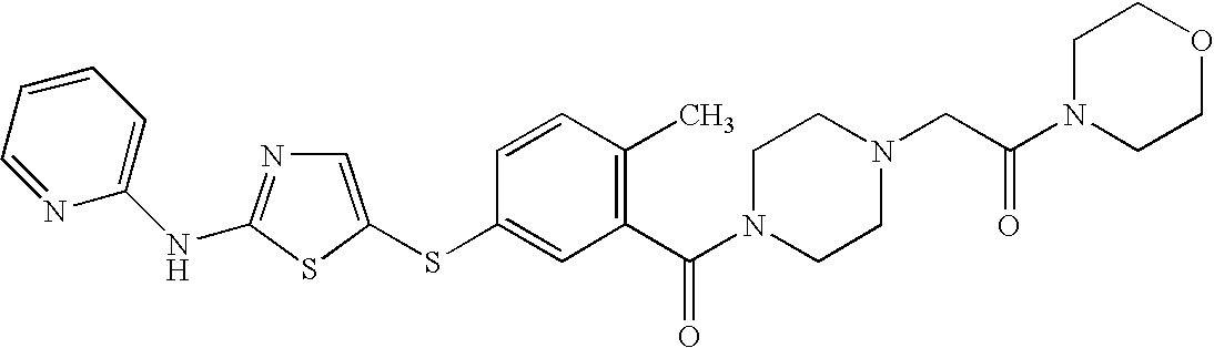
C1=C(SC2=CC(C(N3CCN(CC(N4CCOCC4)=O)CC3)=O)=C(C)C=C2)SC(NC2=CC=CC=N2)=N1
